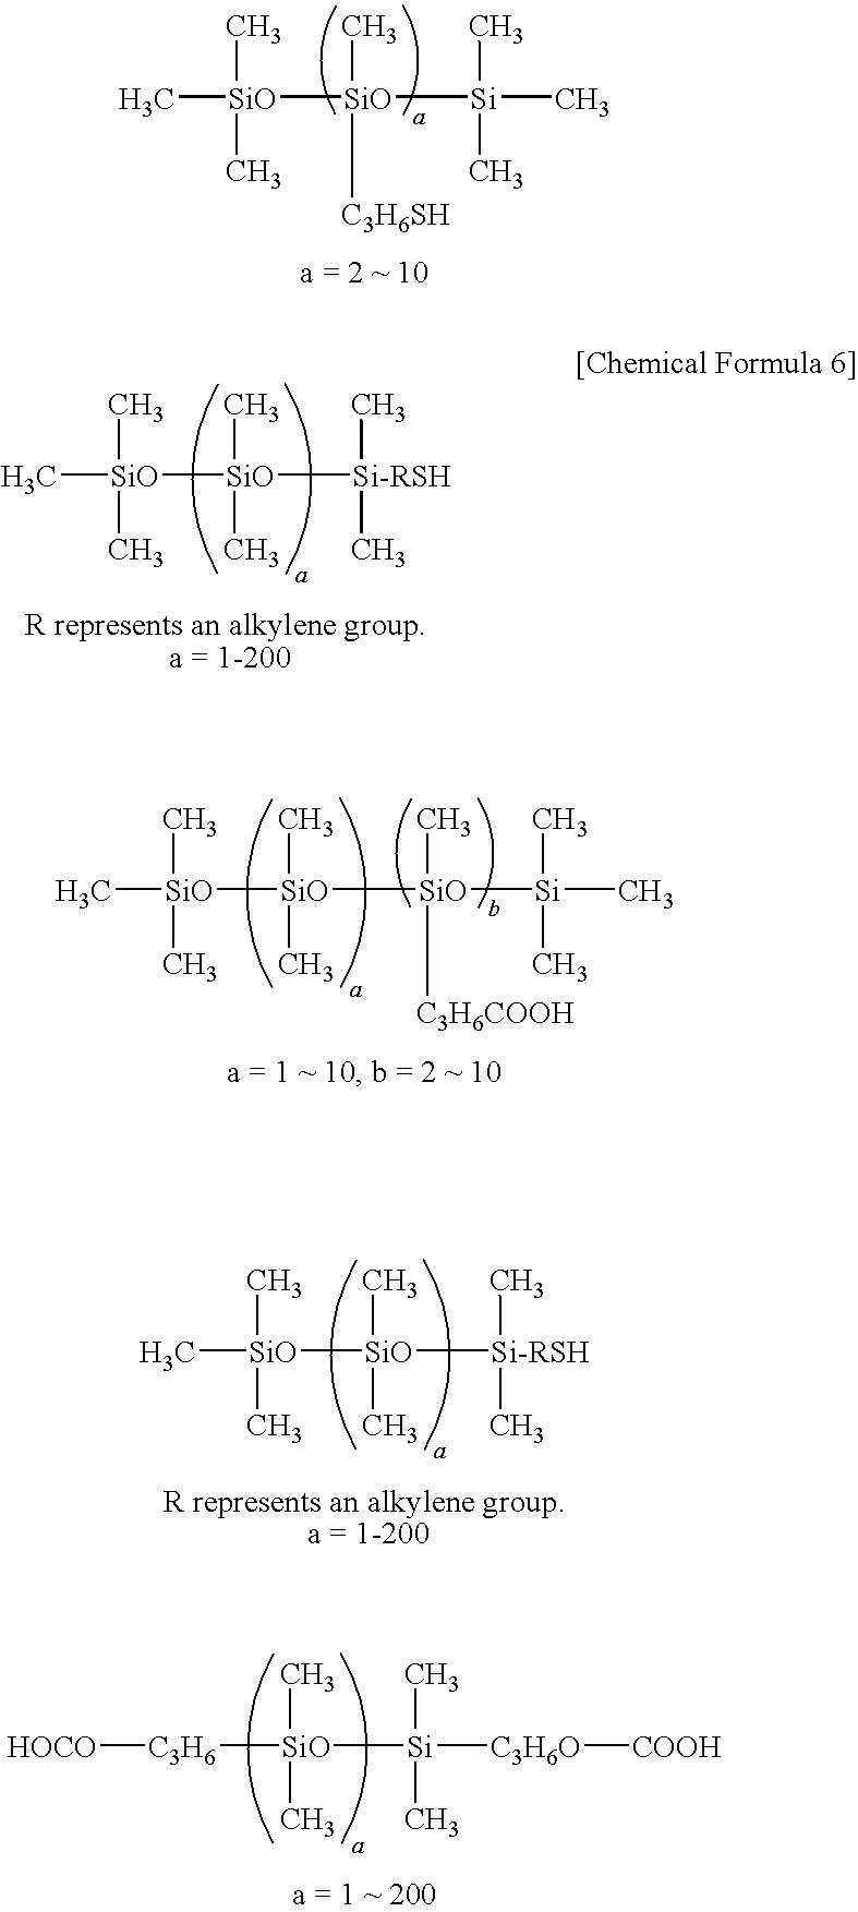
C[SiO](C)(C)[SiO]([Si](C)(C)C)(C)[C3H6SH].C[SiO](C)(C)[SiO]([SiO](C)([C3H6COOH])[Si](C)(C)C)(C)C.[HOCO][C3H6][SiO](C)(C)[Si](C)(C)[C3H6O][COOH].C[SiO](C)(C)[SiO]([Si-RSH](C)C)(C)C.C[SiO](C)(C)[SiO]([Si-RSH](C)C)(C)C
